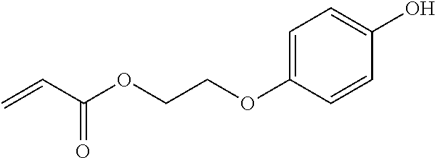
C1=C(OCCOC(C=C)=O)C=CC(O)=C1
